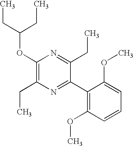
C1(OC(CC)CC)=C(CC)N=C(C2=C(OC)C=CC=C2OC)C(CC)=N1
